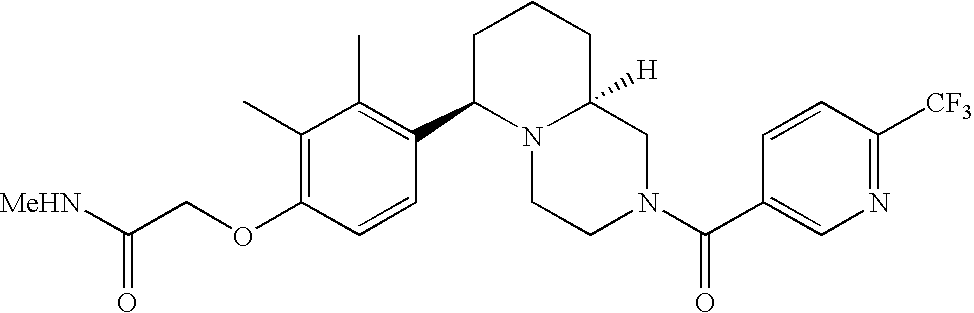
C(OC1=C(C)C(C)=C(C2N3C([H])(CN(C(=O)C4=CN=C([CF3])C=C4)CC3)CCC2)C=C1)C([MeHN])=O
